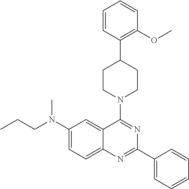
C1(N(CCC)C)=CC=C2C(=C1)C(N1CCC(C3=C(OC)C=CC=C3)CC1)=NC(C1=CC=CC=C1)=N2
